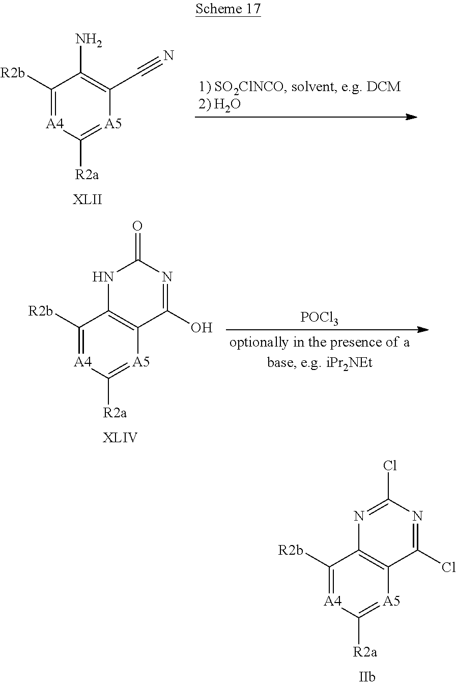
C1([R2b])=[A4]C([R2a])=[A5]C2=C1N=C(Cl)N=C2Cl.C1([R2b])=[A4]C([R2a])=[A5]C(C#N)=C1N.C1([R2b])=[A4]C([R2a])=[A5]C2=C1NC(=O)N=C2O.[POCl3]
